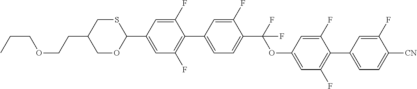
CCCOCCC1COC(C2=CC(F)=C(C3=CC=C(C(F)(OC4=CC(F)=C(C5=CC=C([CN])C(F)=C5)C(F)=C4)F)C(F)=C3)C(F)=C2)SC1
